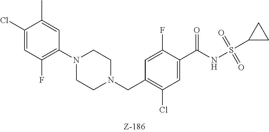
C1(Cl)=CC(F)=C(N2CCN(CC3=C(Cl)C=C(C(NS(C4CC4)(=O)=O)=O)C(F)=C3)CC2)C=C1C
